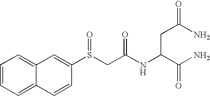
C1=CC=C2C(=C1)C=C(S(CC(NC(C(N)=O)CC(N)=O)=O)=O)C=C2
